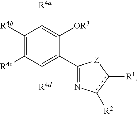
C1(C2=C([R4d])C([R4c])=C([R4b])C([R4a])=C2[OR3])=Nc([R2])c([R1])[Z]1
